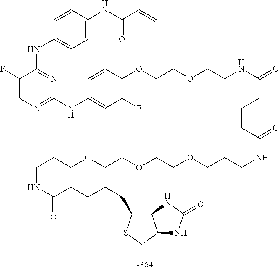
C1(F)=CN=C(NC2=CC(F)=C(OCCOCCNC(=O)CCCC(NCCCOCCOCCOCCCNC(CCCCC3SCC4C3NC(=O)N4)=O)=O)C=C2)N=C1NC1=CC=C(NC(C=C)=O)C=C1
